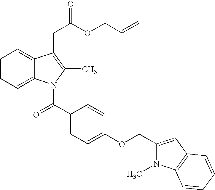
C1=CC=C2C(=C1)C(CC(OCC=C)=O)=C(C)N2C(C1=CC=C(OCC2=CC3=C(N2C)C=CC=C3)C=C1)=O
